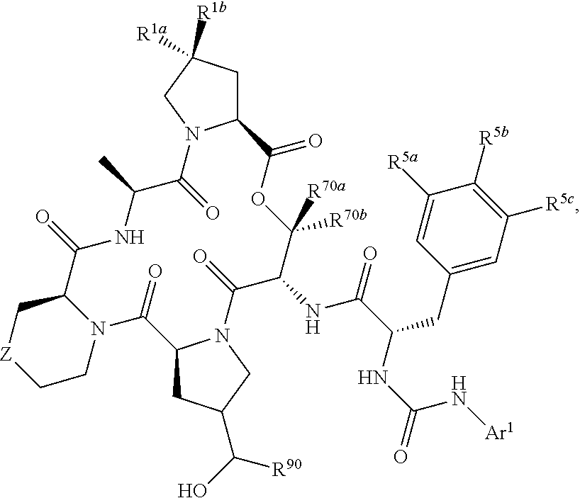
C12CC([R1a])([R1b])CN1C(=O)C(C)NC(=O)C1N(C(=O)C3CC(C([R90])O)CN3C(=O)C(NC(C(NC(=O)N[Ar1])CC3=CC([R5c])=C([R5b])C([R5a])=C3)=O)C([R70b])([R70a])OC2=O)CC[Z]C1
